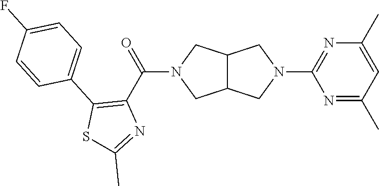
C12C(CN(C(C3=C(C4=CC=C(F)C=C4)SC(C)=N3)=O)C1)CN(C1=NC(C)=CC(C)=N1)C2
